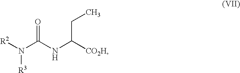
N(C(NC([CO2H])CC)=O)([R2])[R3]
